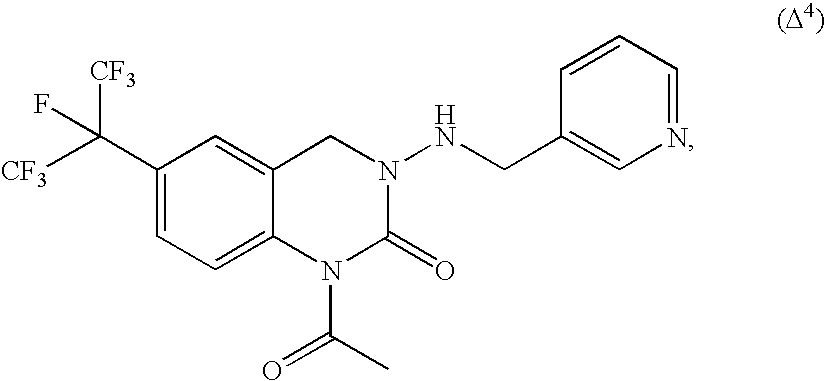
C1(C([CF3])(F)[CF3])=CC=C2C(=C1)CN(NCC1=CN=CC=C1)C(=O)N2C(=O)C
